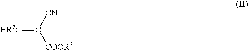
[HR2C]=C([CN])[COOR3]
